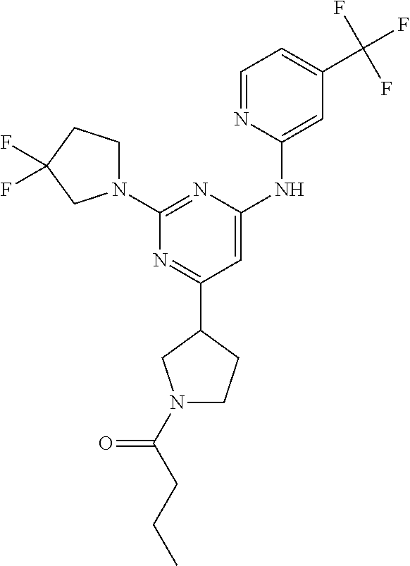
N1=C(C2CN(C(CCC)=O)CC2)C=C(NC2=CC(C(F)(F)F)=CC=N2)N=C1N1CCC(F)(F)C1
